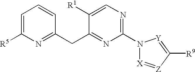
N1(C2=NC=C([R1])C(CC3=NC([R5])=CC=C3)=N2)[X]=[Z]C([R9])=[Y]1
